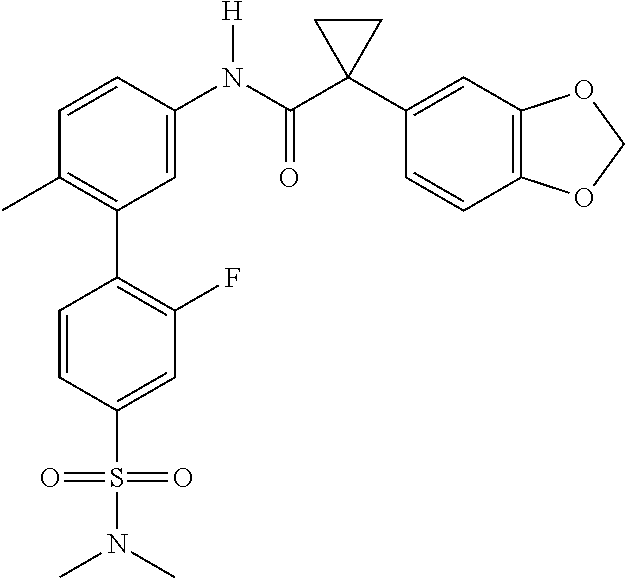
C1=C(N(C(C2(C3=CC4=C(C=C3)OCO4)CC2)=O)[H])C=CC(C)=C1C1=C(F)C=C(S(=O)(=O)N(C)C)C=C1
